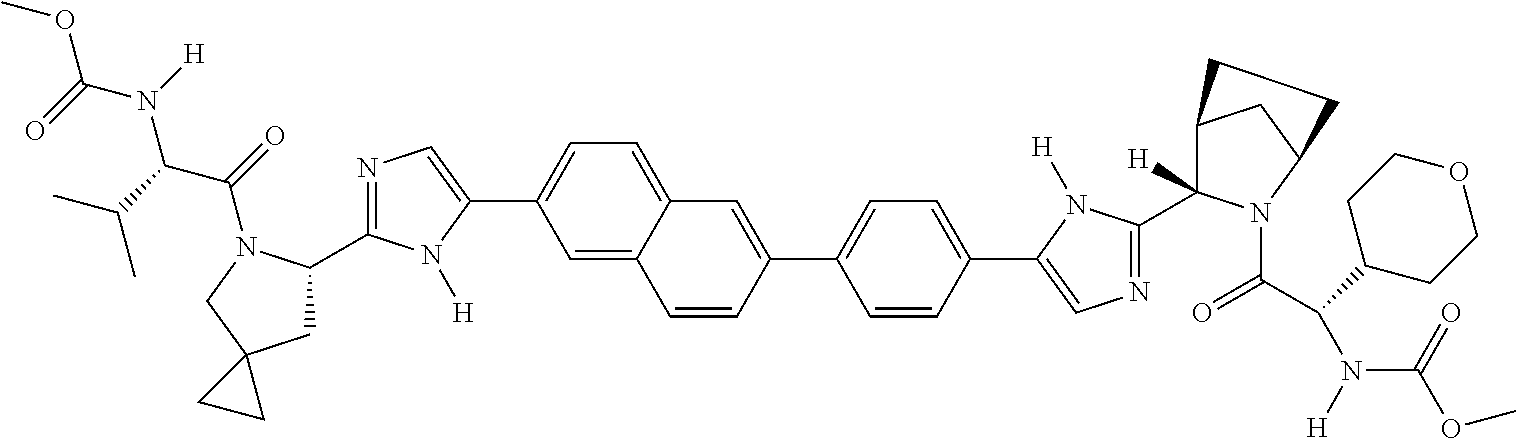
COC(N([H])C(C(C)C)C(=O)N1C(C2=NC=C(C3=CC=C4C(=C3)C=CC(C3=CC=C(C5=CN=C(C6([H])C7CC(N6C(=O)C(N(C(OC)=O)[H])C6CCOCC6)CC7)N5[H])C=C3)=C4)N2[H])CC2(C1)CC2)=O
